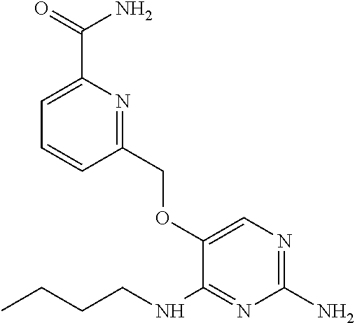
C1(COC2=CN=C(N)N=C2NCCCC)=NC(C(=O)N)=CC=C1
